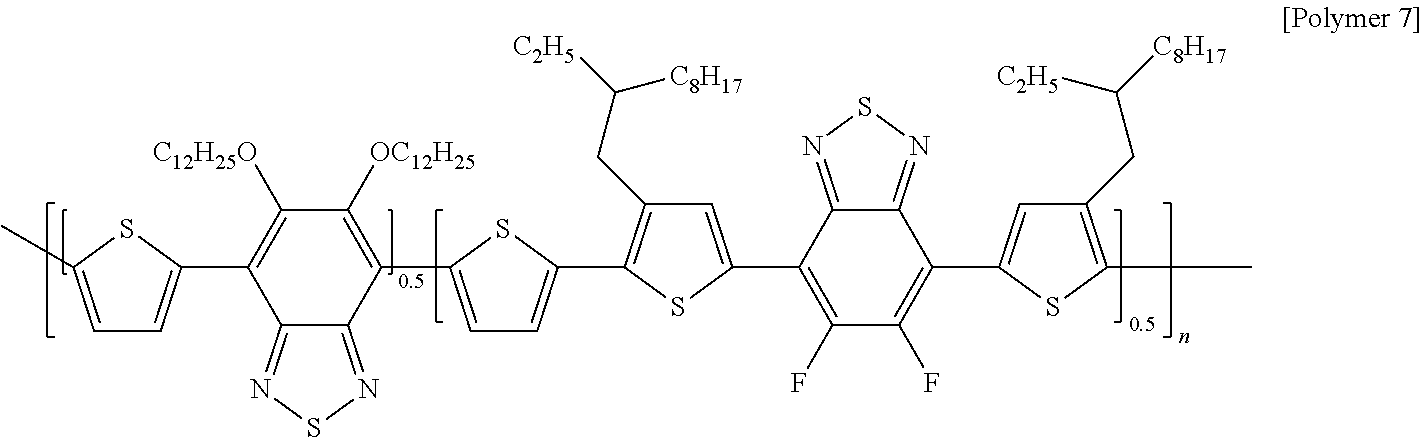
C1(C2=CC(CC([C2H5])[C8H17])=C(C3=CC=C(C4=C([OC12H25])C([C12H25O])=C(C5=CC=C(C)S5)C5=NSN=C54)S3)S2)=C(F)C(F)=C(C2=CC(CC([C8H17])[C2H5])=C(C)S2)C2=NSN=C12
